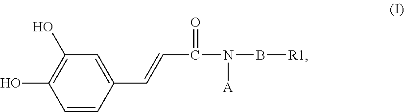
C1=CC(C=CC(N(B[R1])[A])=O)=CC(O)=C1O
